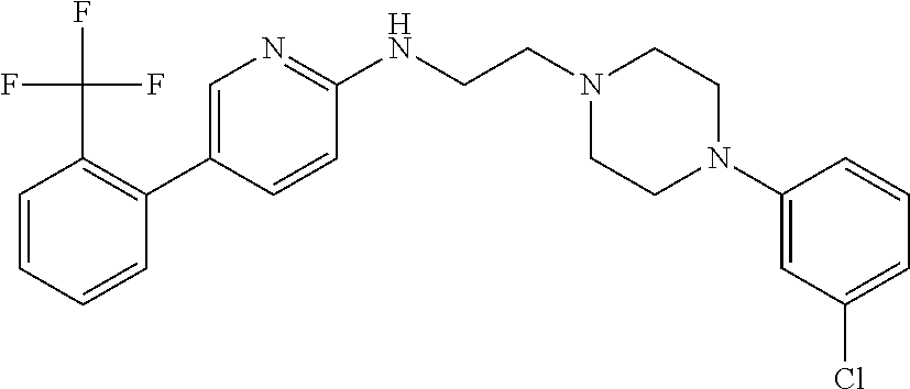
C1=CC=CC(C2=CN=C(NCCN3CCN(C4=CC(Cl)=CC=C4)CC3)C=C2)=C1C(F)(F)F
